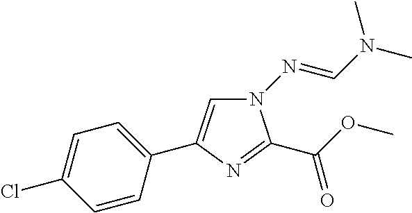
C1(C2=CN(N=CN(C)C)C(C(OC)=O)=N2)=CC=C(Cl)C=C1
